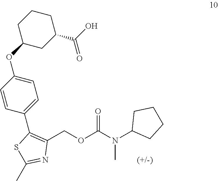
C1(COC(N(C2CCCC2)C)=O)=C(C2=CC=C(OC3CC(C(O)=O)CCC3)C=C2)SC(C)=N1
